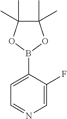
C1=C(F)C(B2OC(C)(C)C(C)(C)O2)=CC=N1
